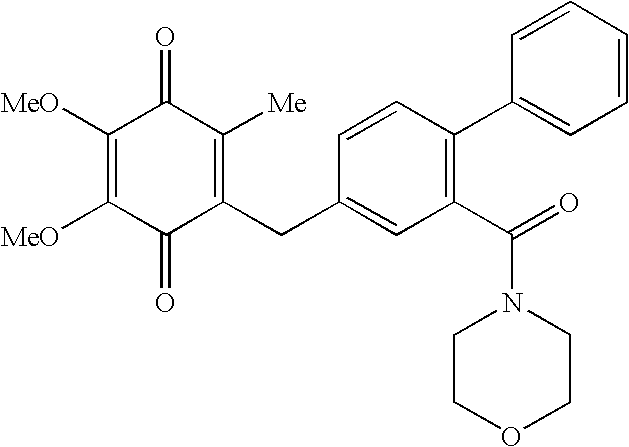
C1([MeO])=C([MeO])C(=O)C(CC2=CC(C(N3CCOCC3)=O)=C(C3=CC=CC=C3)C=C2)=C([Me])C1=O
